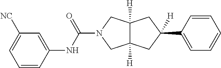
C(N1CC2([H])C([H])(C1)CC(C1=CC=CC=C1)([H])C2)(=O)NC1=CC([NC])=CC=C1
